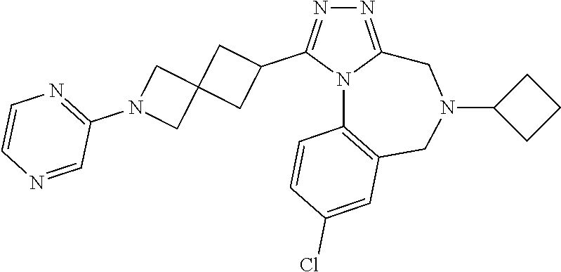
N1=C2N(C(C3CC4(C3)CN(C3=NC=CN=C3)C4)=N1)C1=C(CN(C3CCC3)C2)C=C(Cl)C=C1
